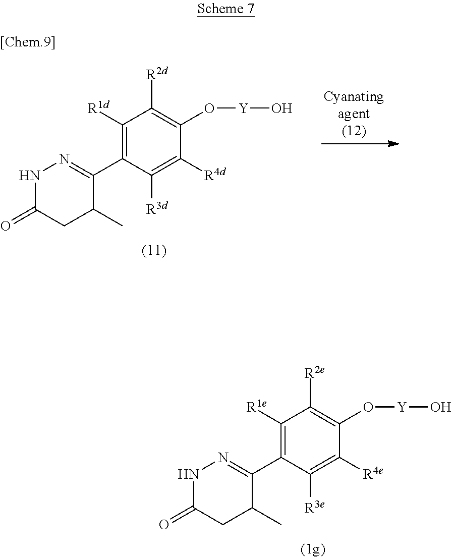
C1([R1e])=C(C2=NNC(=O)CC2C)C([R3e])=C([R4e])C(O[Y]O)=C1[R2e].C1([R1d])=C(C2=NNC(=O)CC2C)C([R3d])=C([R4d])C(O[Y]O)=C1[R2d]
